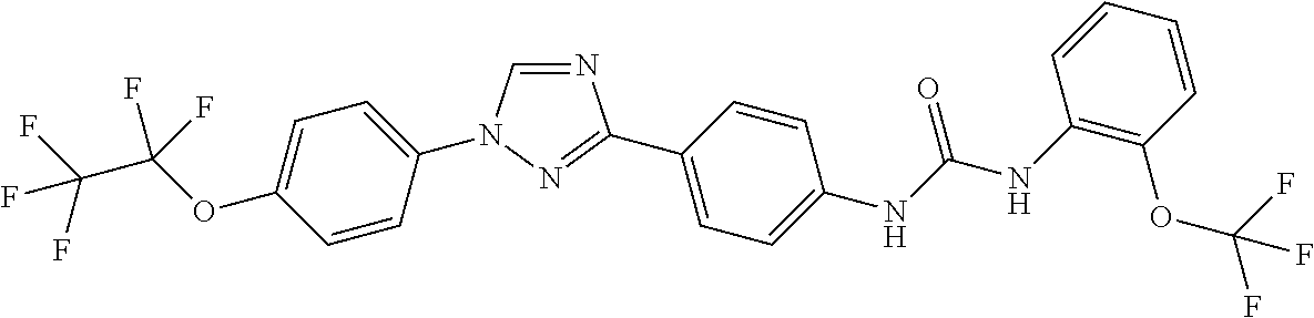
C1=C(N2C=NC(C3=CC=C(NC(NC4=C(OC(F)(F)F)C=CC=C4)=O)C=C3)=N2)C=CC(OC(C(F)(F)F)(F)F)=C1
